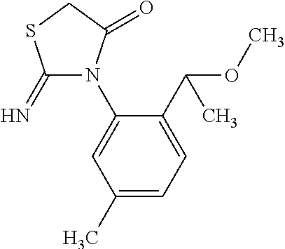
C1(=N)N(C2=CC(C)=CC=C2C(OC)C)C(=O)CS1
